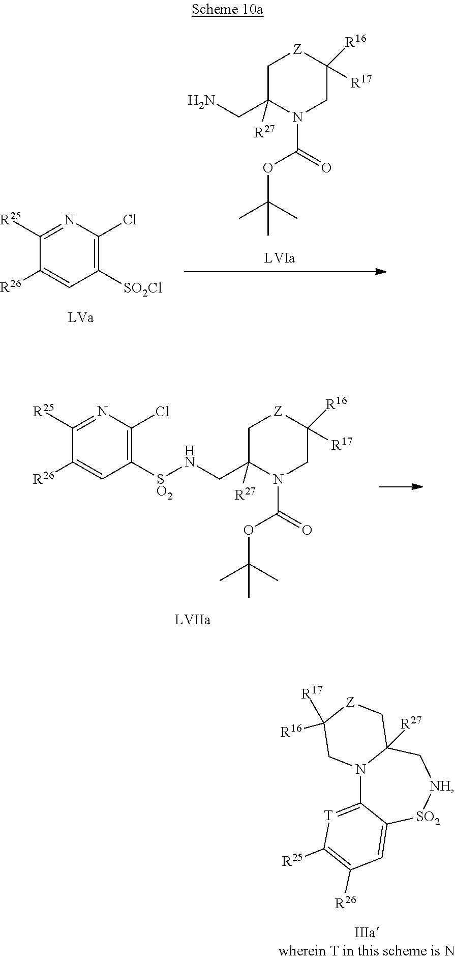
C1([R25])=NC(Cl)=C([SO2Cl])C=C1[R26].C1C(CN)([R27])N(C(=O)OC(C)(C)C)CC([R16])([R17])[Z]1.C1C(CN[SO2]C2=C(Cl)N=C([R25])C([R26])=C2)([R27])N(C(=O)OC(C)(C)C)CC([R16])([R17])[Z]1.N12C3=[T]C([R25])=C([R26])C=C3[SO2][NH]CC1([R27])C[Z]C([R17])([R16])C2
